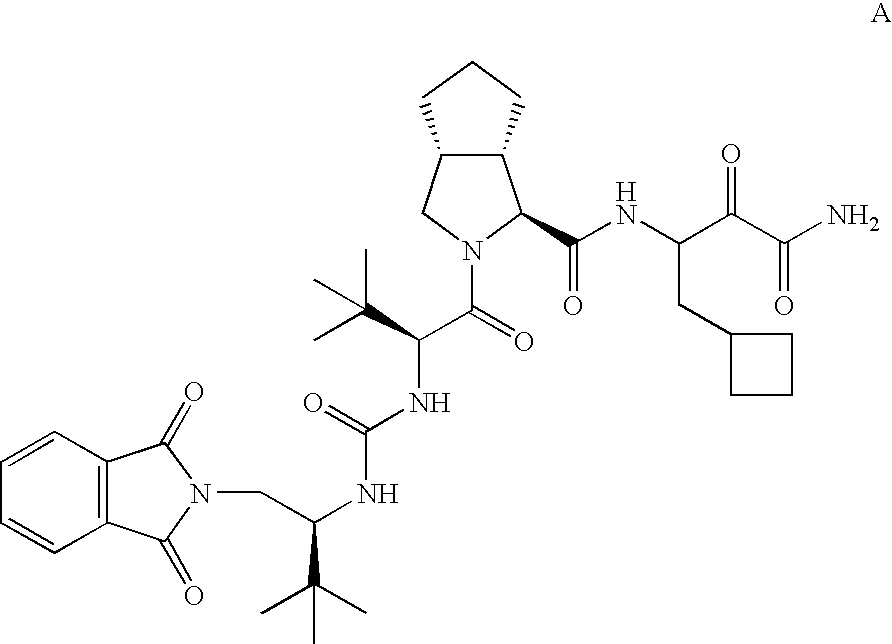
C12=C(C=CC=C1)C(=O)N(CC(NC(NC(C(=O)N1CC3C(C1C(NC(C(C(N)=O)=O)CC1CCC1)=O)CCC3)C(C)(C)C)=O)C(C)(C)C)C2=O
